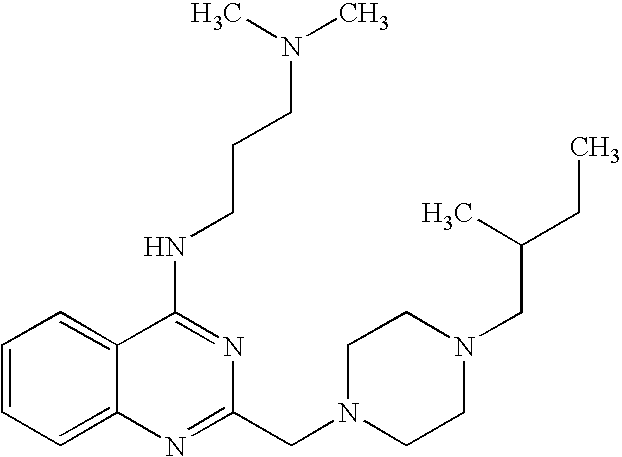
C1=CC=C2C(=C1)C(NCCCN(C)C)=NC(CN1CCN(CC(CC)C)CC1)=N2
